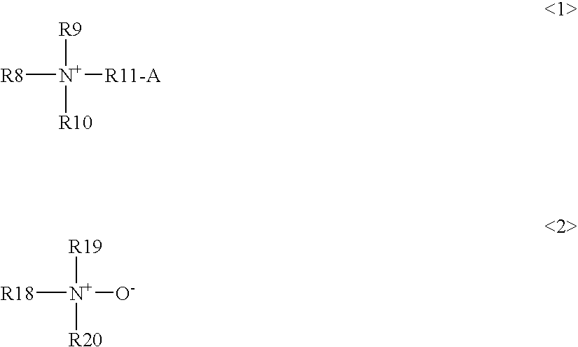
[R8][N+]([R11-A])([R9])[R10].[R18][N+]([O-])([R19])[R20]
